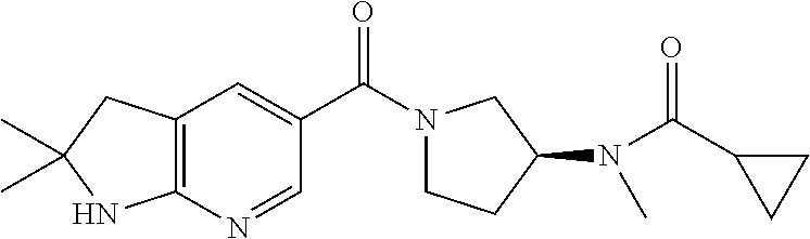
C12=C(N=CC(C(=O)N3CCC(N(C(=O)C4CC4)C)C3)=C1)NC(C)(C)C2
